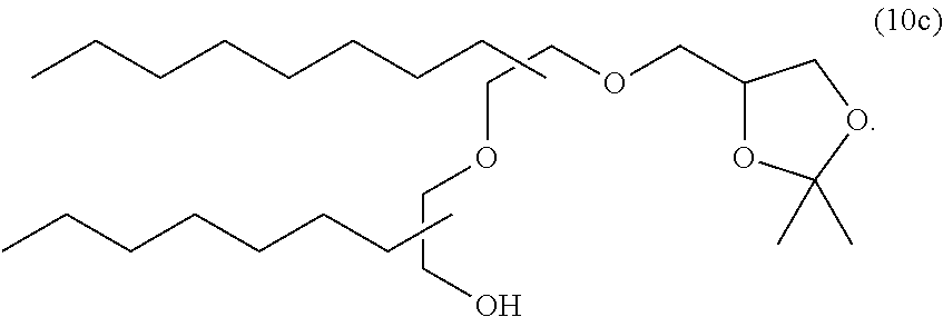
C1(COCCOCCO)OC(C)(C)OC1.CCCCCCCCC.CCCCCCCC
